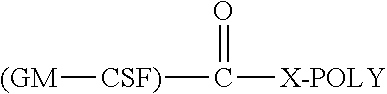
[CSF)](C([X-POLY])=O)[(GM]
